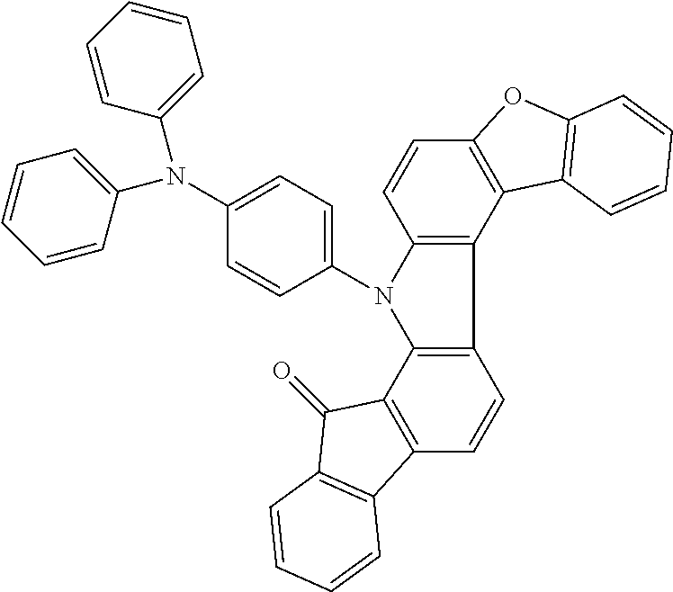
C12=C(C3=C(C=C1)C1=C(C3=O)C=CC=C1)N(C1=CC=C(N(C3=CC=CC=C3)C3=CC=CC=C3)C=C1)C1=C2C2=C(C=C1)OC1=C2C=CC=C1
